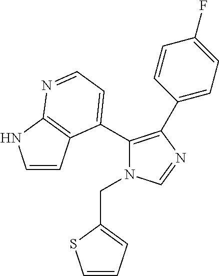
C1(C2=CC=NC3=C2C=CN3)=C(C2=CC=C(F)C=C2)N=CN1CC1=CC=CS1
